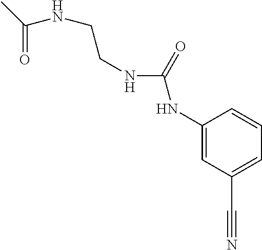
C1(NC(NCCNC(C)=O)=O)=CC(C#N)=CC=C1
